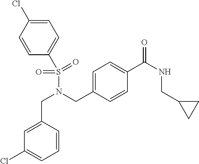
C1=CC(Cl)=CC=C1S(=O)(=O)N(CC1=CC=C(C(NCC2CC2)=O)C=C1)CC1=CC(Cl)=CC=C1
